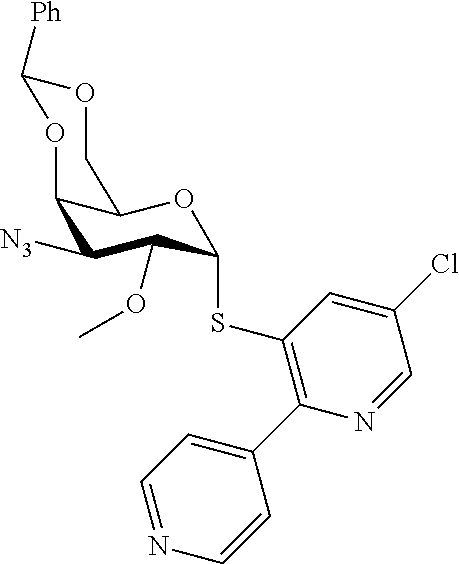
[N3]C1C2C(OC(SC3=C(C4=CC=NC=C4)N=CC(Cl)=C3)C1OC)COC([Ph])O2
